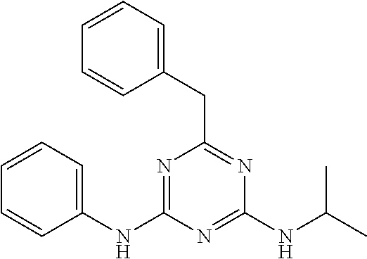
C1(CC2=NC(NC(C)C)=NC(NC3=CC=CC=C3)=N2)=CC=CC=C1
